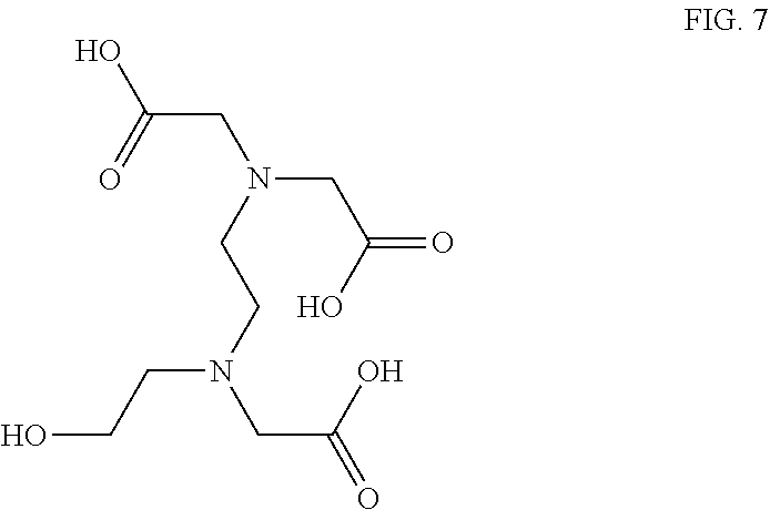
OCCN(CCN(CC(O)=O)CC(=O)O)CC(=O)O
